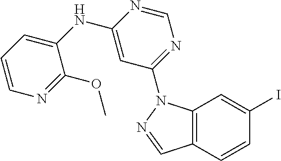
C12=C(C=CC(I)=C1)C=NN2C1=NC=NC(NC2=CC=CN=C2OC)=C1
